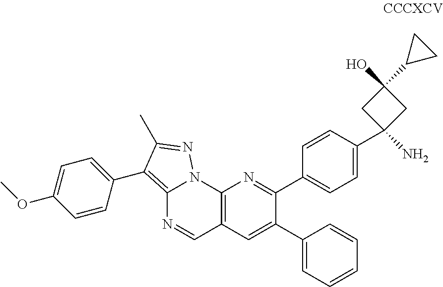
C12=C(C3=CC=C(OC)C=C3)C(C)=NN1C1=C(C=N2)C=C(C2=CC=CC=C2)C(C2=CC=C(C3(N)CC(O)(C4CC4)C3)C=C2)=N1
